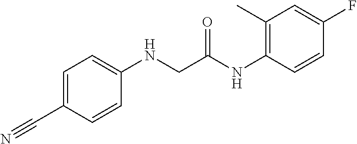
C1=C(C#N)C=CC(NCC(NC2=C(C)C=C(F)C=C2)=O)=C1
